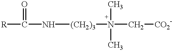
[R]C(=O)N[(CH2)3]N(C[CO2-])(C)C
